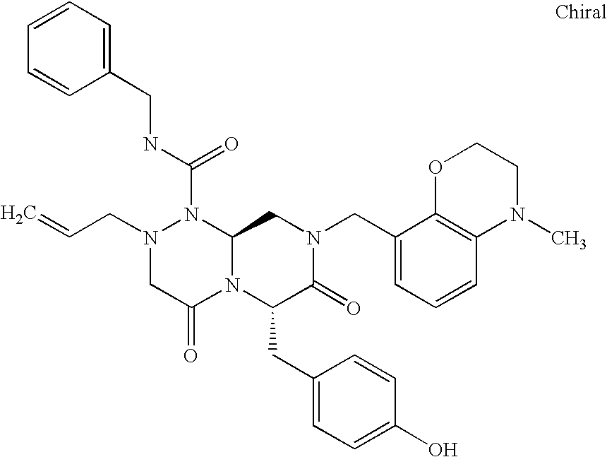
N1(C(NCC2=CC=CC=C2)=O)N(CC=C)CC(=O)N2C1CN(CC1=CC=CC3=C1OCCN3C)C(=O)C2CC1=CC=C(O)C=C1
